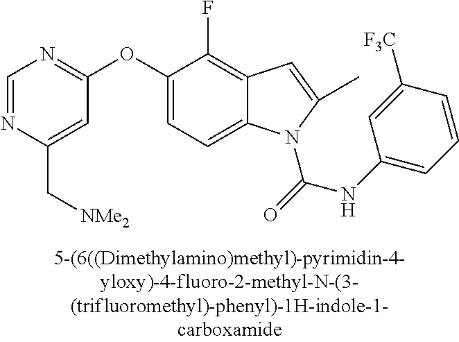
C1=NC(C[NMe2])=CC(OC2=CC=C3C(=C2F)C=C(C)N3C(=O)NC2=CC=CC([F3C])=C2)=N1
